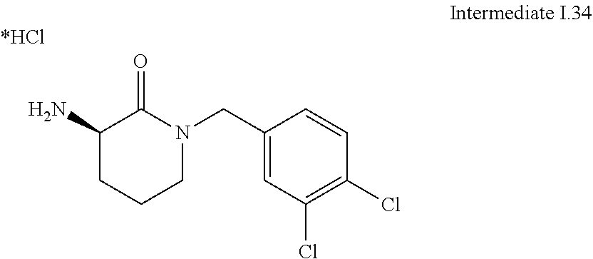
C1(N)CCCN(CC2=CC(Cl)=C(Cl)C=C2)C1=O
